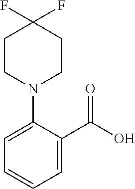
C1=CC=C(C(O)=O)C(N2CCC(F)(F)CC2)=C1
